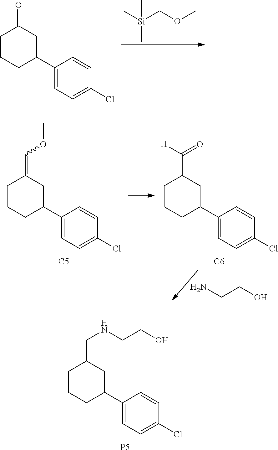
C1CCC(C2=CC=C(Cl)C=C2)CC1=O.[Si](C)(COC)(C)C.C1CCC(C2=CC=C(Cl)C=C2)CC1=COC.[C5].C1CCC(C2=CC=C(Cl)C=C2)CC1C(=O)[H].[C6].NCCO.C1CCC(C2=CC=C(Cl)C=C2)CC1CNCCO.[P5]
